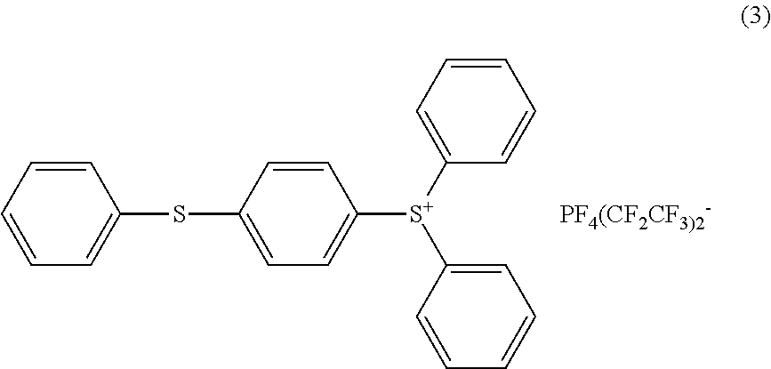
C1=CC=CC=C1SC1=CC=C([S+](C2=CC=CC=C2)C2=CC=CC=C2)C=C1.[PF4(CF2CF3)2-]
